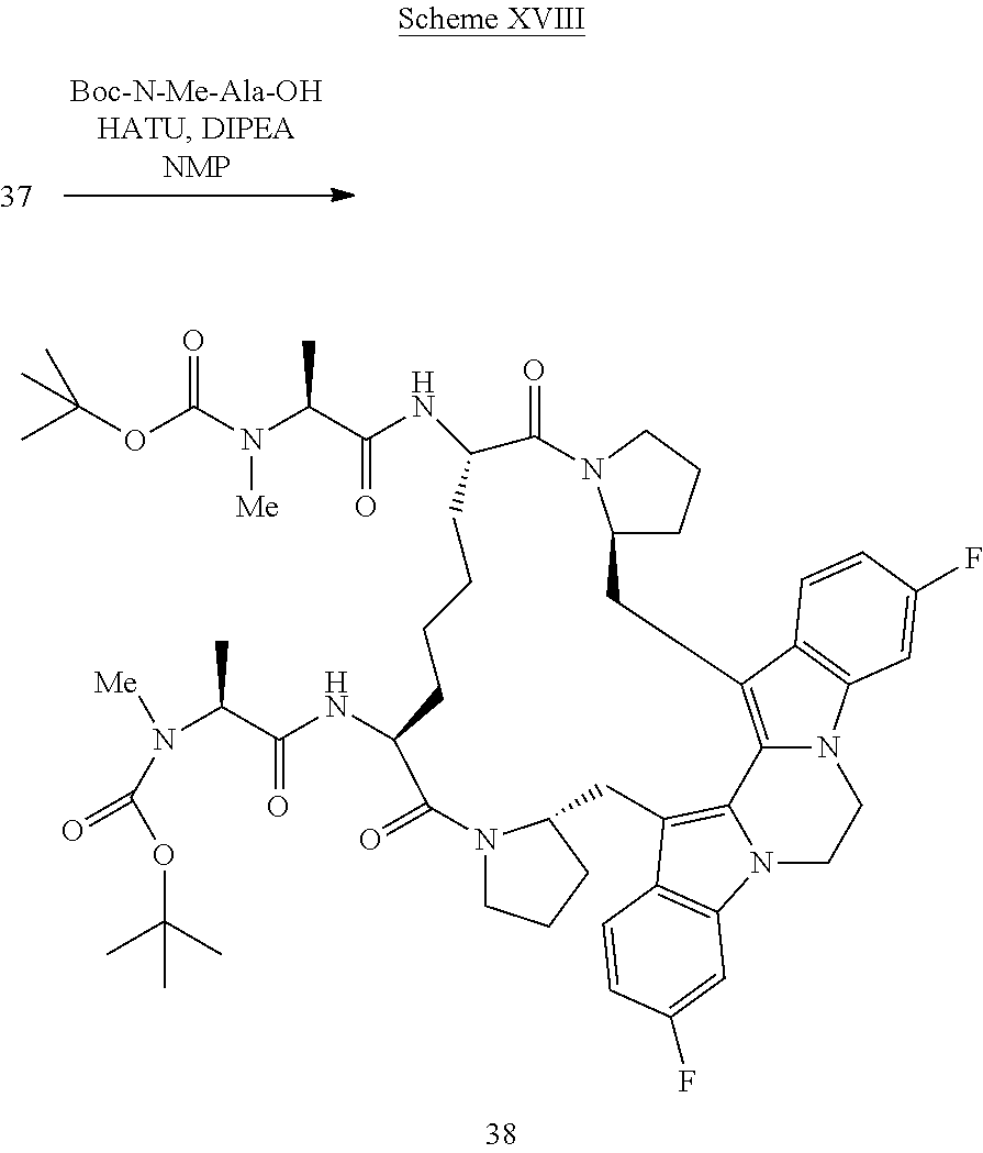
C1C2CCCN2C(=O)C(NC(C(N(C(OC(C)(C)C)=O)[Me])C)=O)CCCCC(NC(=O)C(C)N(C(OC(C)(C)C)=O)[Me])C(=O)N2CCCC2CC2=C3C4=C1C1=C(N4CCN3C3=C2C=CC(F)=C3)C=C(F)C=C1
